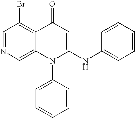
C1=NC=C2C(=C1Br)C(=O)C=C(NC1=CC=CC=C1)N2C1=CC=CC=C1
